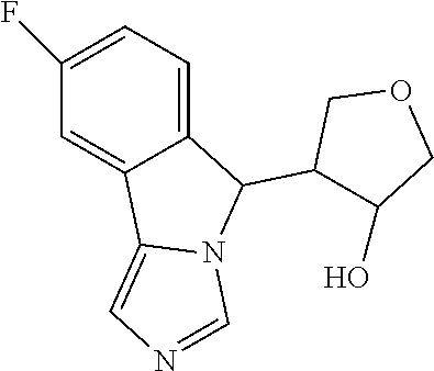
C1=C2C(=CC=C1F)C(C1C(O)COC1)N1C2=CN=C1
